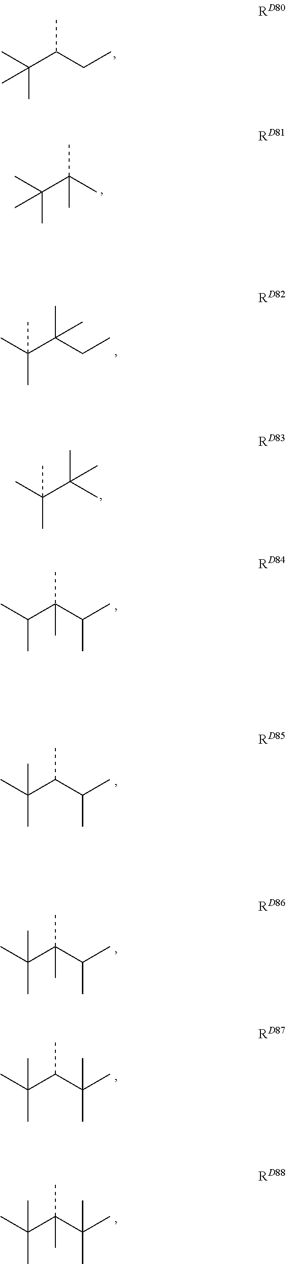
C(CC)(C(C)(C)C)C.C(C)(C(C)(C)C)(C)C.C(CC)(C(C)(C)C)(C)C.C(C)(C(C)(C)C)(C)C.C(C)(C)C(C(C)C)(C)C.C(C)(C)(C(C(C)C)C)C.C(C)(C)(C(C(C)(C)C)C)C.C(C)(C)(C(C(C)(C)C)(C)C)C.C(C)(C)(C(C(C)C)(C)C)C
